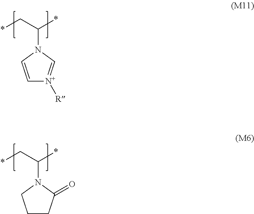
C1=CN(C(C*)*)C=[N+]1[R].C1CC(=O)N(C(C*)*)C1
